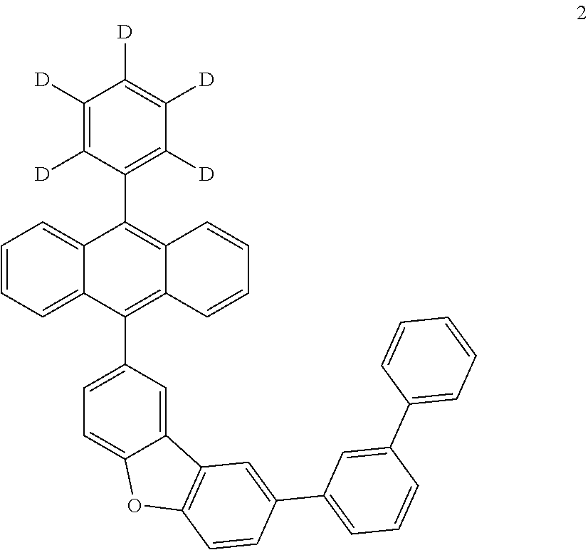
C1([D])=C([D])C(C2=C3C(=C(C4=CC=C5C(=C4)C4=C(O5)C=CC(C5=CC=CC(C6=CC=CC=C6)=C5)=C4)C4=CC=CC=C24)C=CC=C3)=C([D])C([D])=C1[D]
